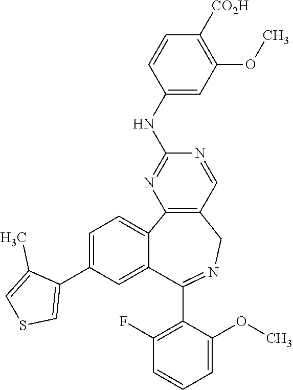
C12=C(C=NC(NC3=CC(OC)=C([CO2H])C=C3)=N1)CN=C(C1=C(F)C=CC=C1OC)C1=CC(C3=CSC=C3C)=CC=C21
